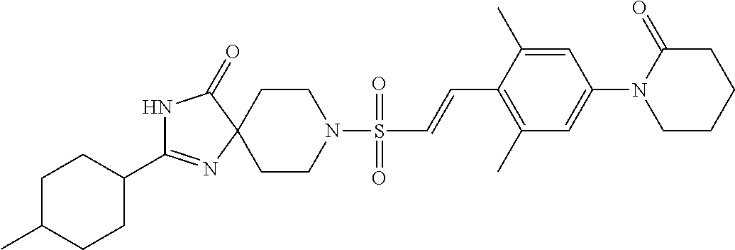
C1(C2=NC3(C(=O)N2)CCN(S(C=CC2=C(C)C=C(N4CCCCC4=O)C=C2C)(=O)=O)CC3)CCC(C)CC1
